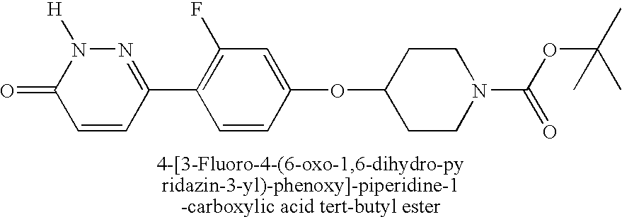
C1(C2=NN([H])C(=O)C=C2)=C(F)C=C(OC2CCN(C(=O)OC(C)(C)C)CC2)C=C1
